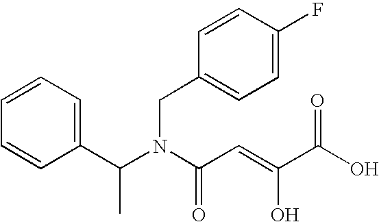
C1=CC(C(N(C(C=C(O)C(O)=O)=O)CC2=CC=C(F)C=C2)C)=CC=C1
